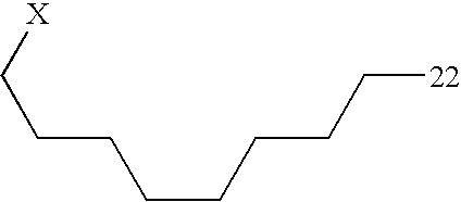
C(CCCCCC[22])C[X]
